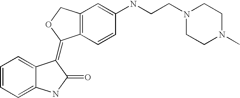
C12=C(C=CC(NCCN3CCN(C)CC3)=C1)C(=C1C3=CC=CC=C3NC1=O)OC2
